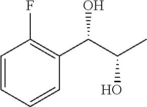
C1=CC=CC(C(C(C)O)O)=C1F
